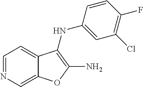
C1=NC=C2C(=C1)C(NC1=CC(Cl)=C(F)C=C1)=C(N)O2
